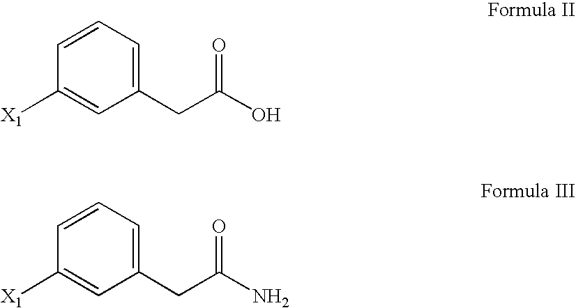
C1=CC=C(CC(O)=O)C=C1[X1].C1=CC=C(CC(N)=O)C=C1[X1]
